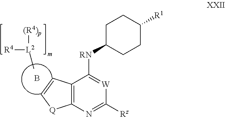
B.[(R4)p][L2]([R4])C.C12=C(N=C([Rz])[W]=C1[RN]C1CCC([R1])CC1)[Q]C=C2
